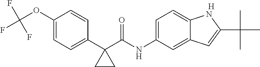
[H].C1(OC(F)(F)F)=CC=C(C2(C(NC3=CC=C4C(=C3)C=C(C(C)(C)C)N4)=O)CC2)C=C1
